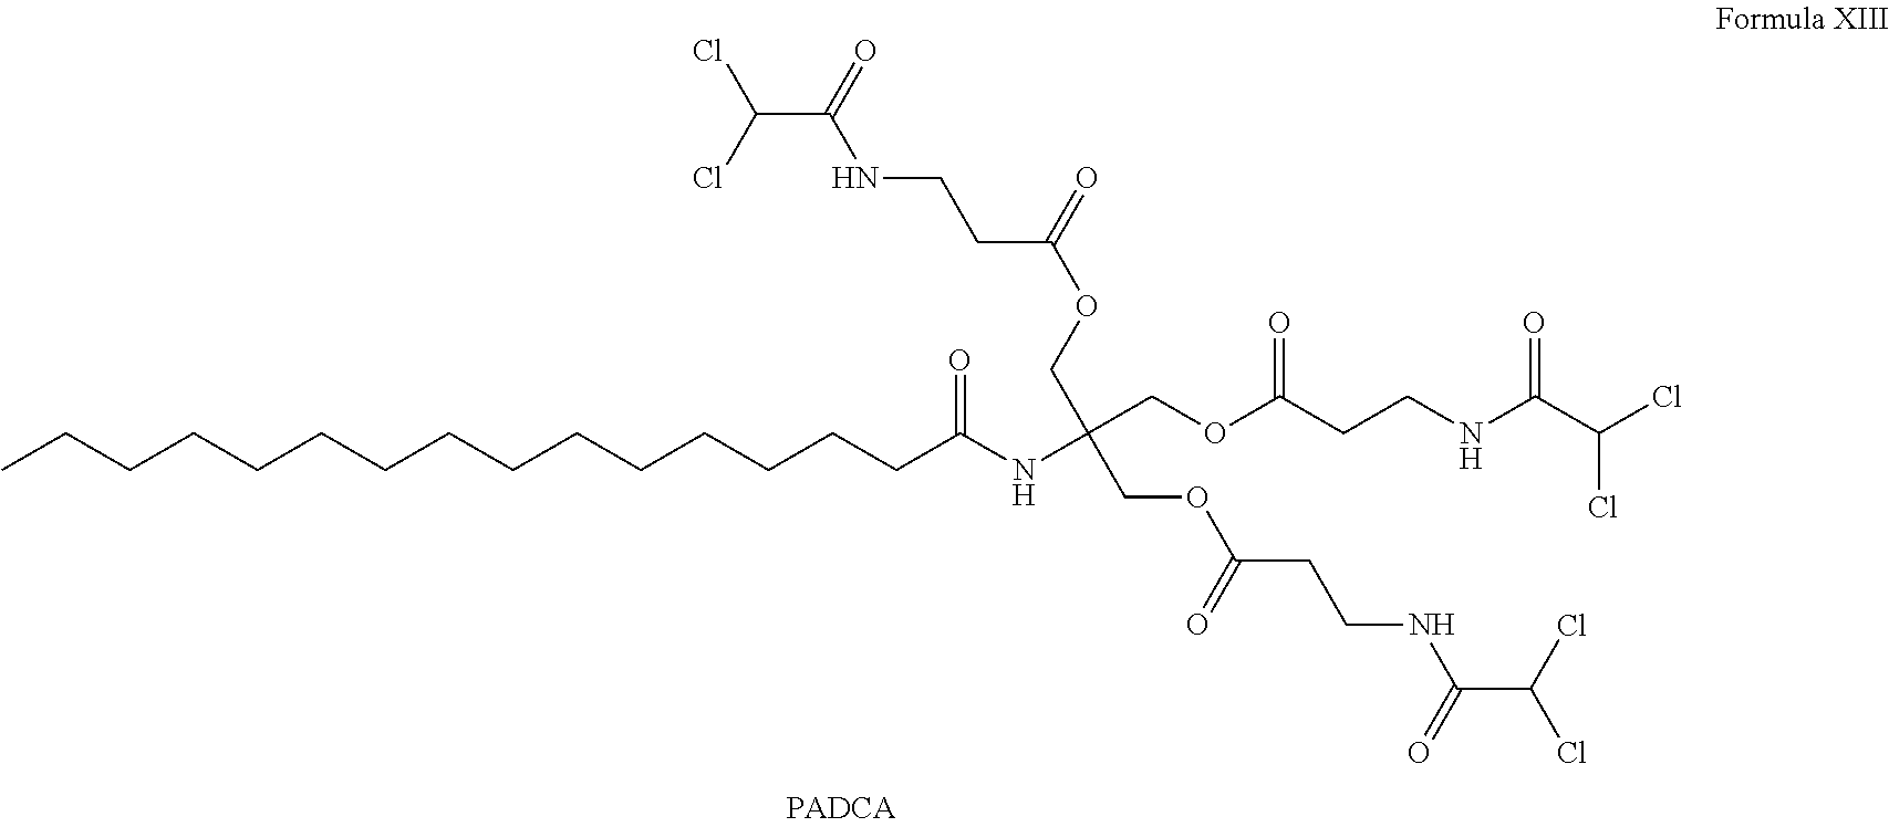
CCCCCCCCCCCCCCCC(NC(COC(CCNC(C(Cl)Cl)=O)=O)(COC(=O)CCNC(C(Cl)Cl)=O)COC(CCNC(C(Cl)Cl)=O)=O)=O
